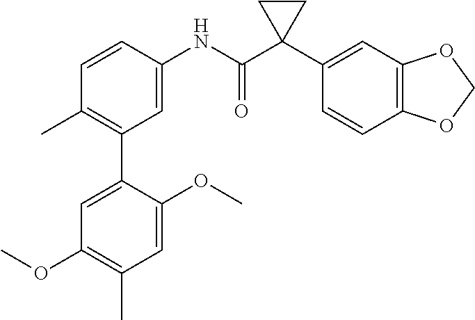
C1=C(NC(C2(C3=CC4=C(C=C3)OCO4)CC2)=O)C=CC(C)=C1C1=CC(OC)=C(C)C=C1OC
